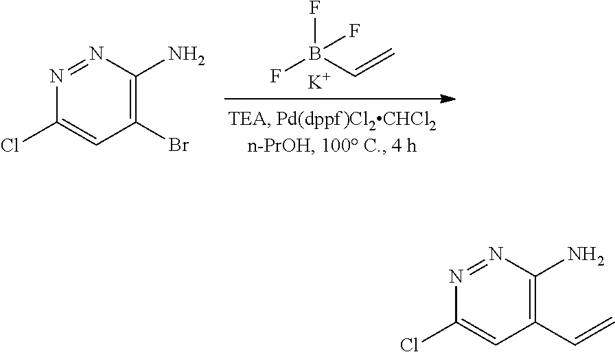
FB(C=C)(F)F.[K].C1(Br)=C(N)N=NC(Cl)=C1.C1(C=C)=C(N)N=NC(Cl)=C1
